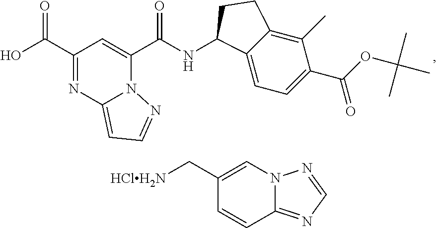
C(C1=NC2=CC=NN2C(C(=O)NC2C3=CC=C(C(OC(C)(C)C)=O)C(C)=C3CC2)=C1)(=O)O.[HClH2N]CC1=CN2C(=NC=N2)C=C1
